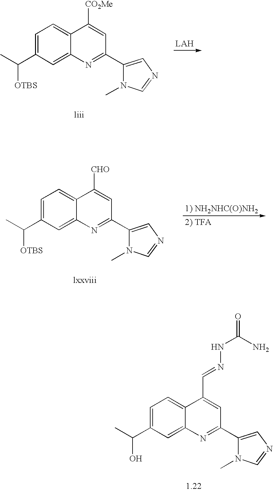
C1(C(C)[OTBS])=CC=C2C(=C1)N=C(C1=CN=CN1C)C=C2[CO2Me].C1(C(C)[OTBS])=CC=C2C(=C1)N=C(C1=CN=CN1C)C=C2[CHO].C1(C(C)O)=CC=C2C(=C1)N=C(C1=CN=CN1C)C=C2C=NNC(=O)N
